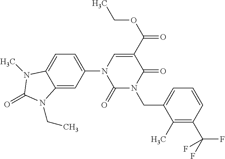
C1(=O)N(CC2=CC=CC(C(F)(F)F)=C2C)C(=O)C(C(=O)OCC)=CN1C1=CC=C2C(=C1)N(CC)C(=O)N2C
